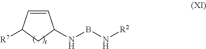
C1=CC([R7])CC1NBN[R2]
